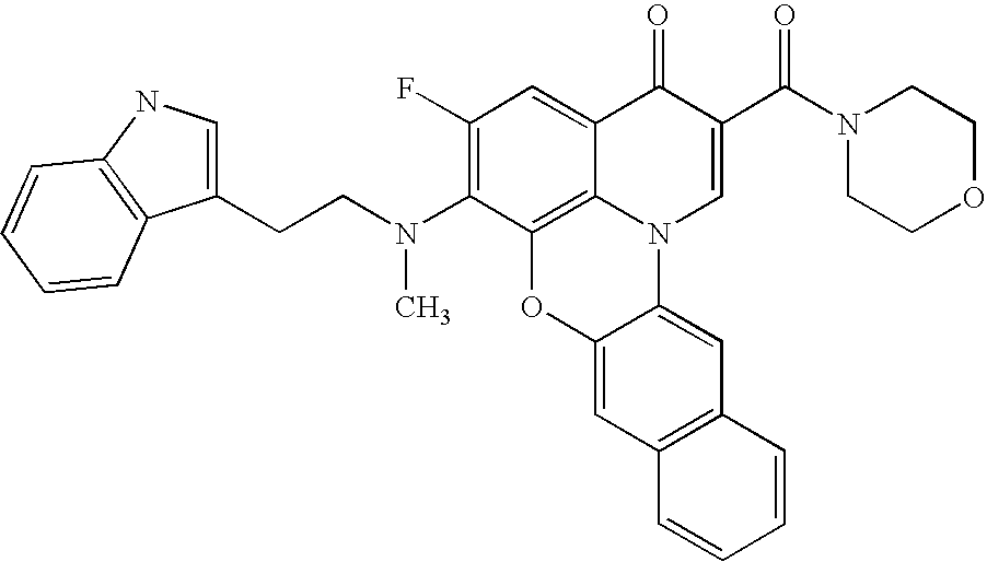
C12=C3C(=CC(F)=C1N(CCC1=CNC4=C1C=CC=C4)C)C(=O)C(C(N1CCOCC1)=O)=CN3C1=CC3=C(C=C1O2)C=CC=C3
